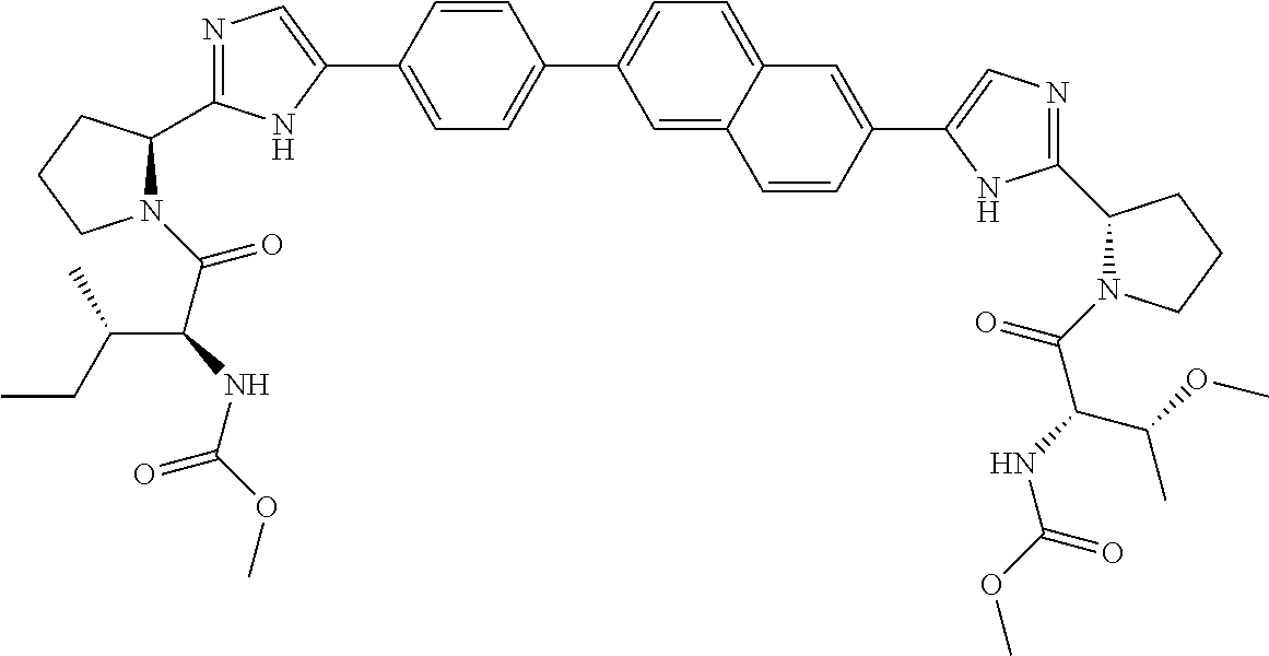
C1=C(C2=CN=C(C3N(C(C(NC(OC)=O)C(C)CC)=O)CCC3)N2)C=CC(C2=CC=C3C(=C2)C=CC(C2=CN=C(C4N(C(C(NC(OC)=O)C(OC)C)=O)CCC4)N2)=C3)=C1
